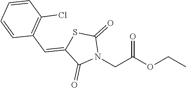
N1(CC(OCC)=O)C(=O)SC(=CC2=C(Cl)C=CC=C2)C1=O
